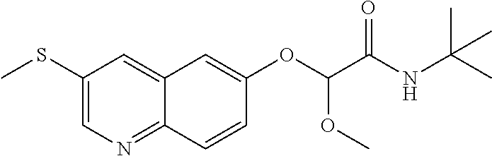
C1(SC)=CN=C2C(=C1)C=C(OC(C(NC(C)(C)C)=O)OC)C=C2
